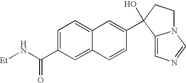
C1=C(C(N[Et])=O)C=C2C(=C1)C=C(C1(O)C3=CN=CN3CC1)C=C2
